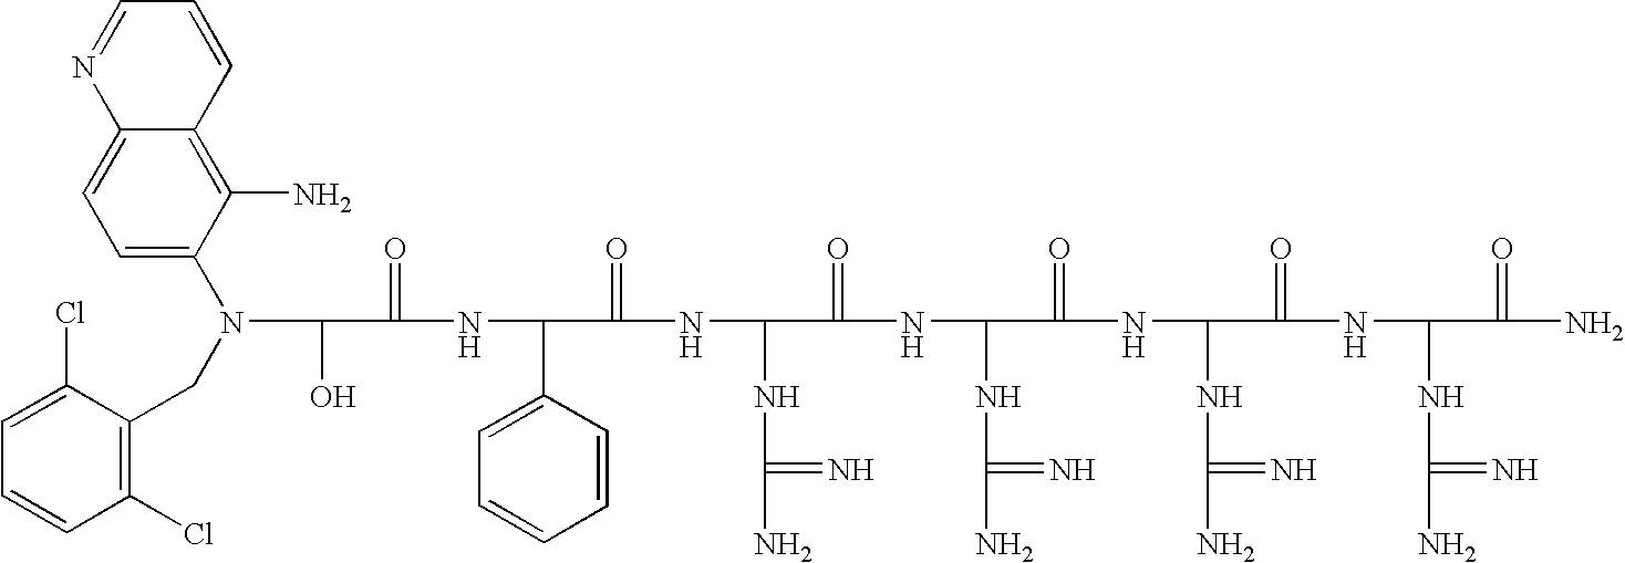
OC(C(=O)NC(C1=CC=CC=C1)C(=O)NC(NC(N)=N)C(=O)NC(NC(N)=N)C(=O)NC(NC(N)=N)C(=O)NC(NC(N)=N)C(=O)N)N(CC1=C(Cl)C=CC=C1Cl)C1=CC=C2C(=C1N)C=CC=N2
